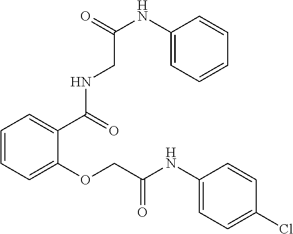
C1=CC=C(OCC(NC2=CC=C(Cl)C=C2)=O)C(C(NCC(NC2=CC=CC=C2)=O)=O)=C1
